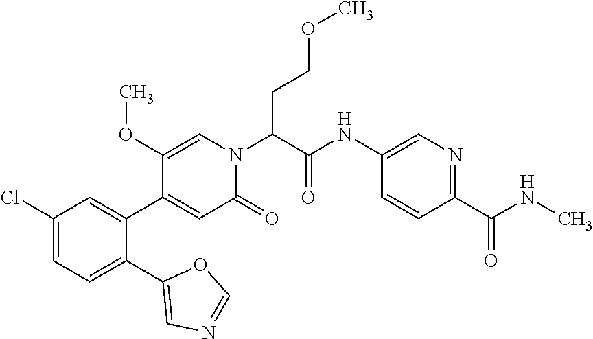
C1(Cl)=CC=C(C2=CN=CO2)C(C2=CC(=O)N(C(CCOC)C(=O)NC3=CN=C(C(NC)=O)C=C3)C=C2OC)=C1
